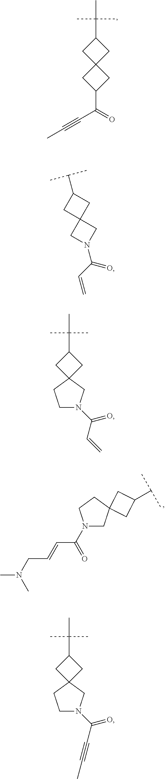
C12(CC(C(C)(C)C)C1)CC(C(C#CC)=O)C2.CN(C)CC=CC(=O)N1CC2(CC1)CC(C(C)C)C2.C1(C(C)C)CC2(C1)CN(C(C=C)=O)C2.C1N(C(C=C)=O)CC2(C1)CC(C(C)(C)C)C2.C1N(C(C#CC)=O)CC2(C1)CC(C(C)(C)C)C2
